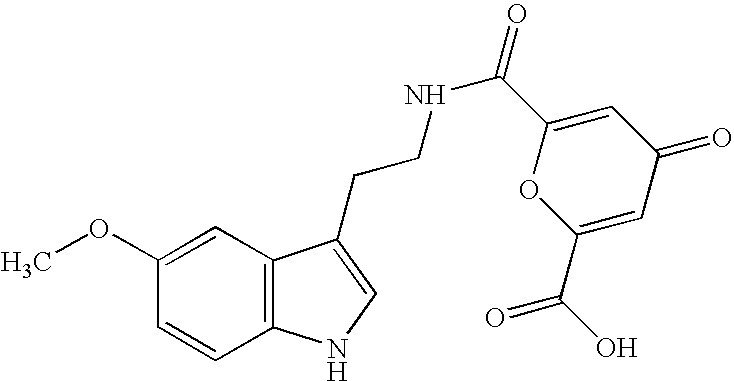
C1=C(OC)C=CC2=C1C(CCNC(C1=CC(=O)C=C(C(O)=O)O1)=O)=CN2
